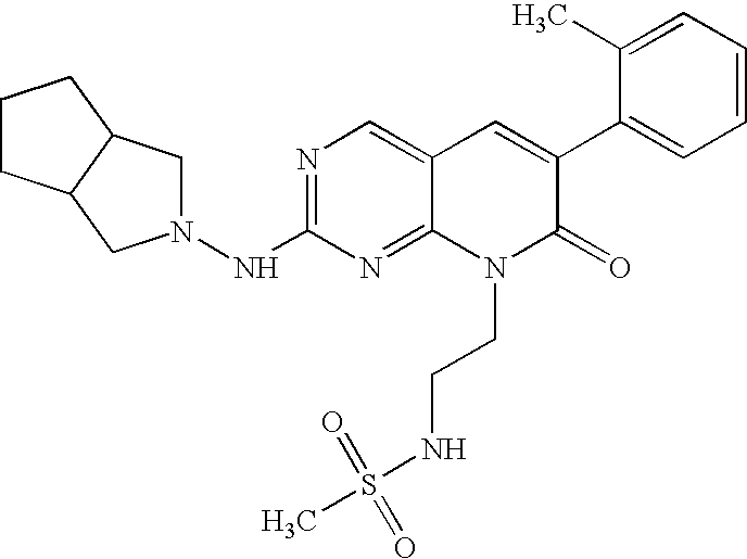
N1=C(NN2CC3C(C2)CCC3)N=C2C(=C1)C=C(C1=CC=CC=C1C)C(=O)N2CCNS(C)(=O)=O
